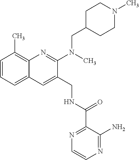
C1=CC=C2C(=C1C)N=C(N(C)CC1CCN(C)CC1)C(CNC(C1=NC=CN=C1N)=O)=C2
